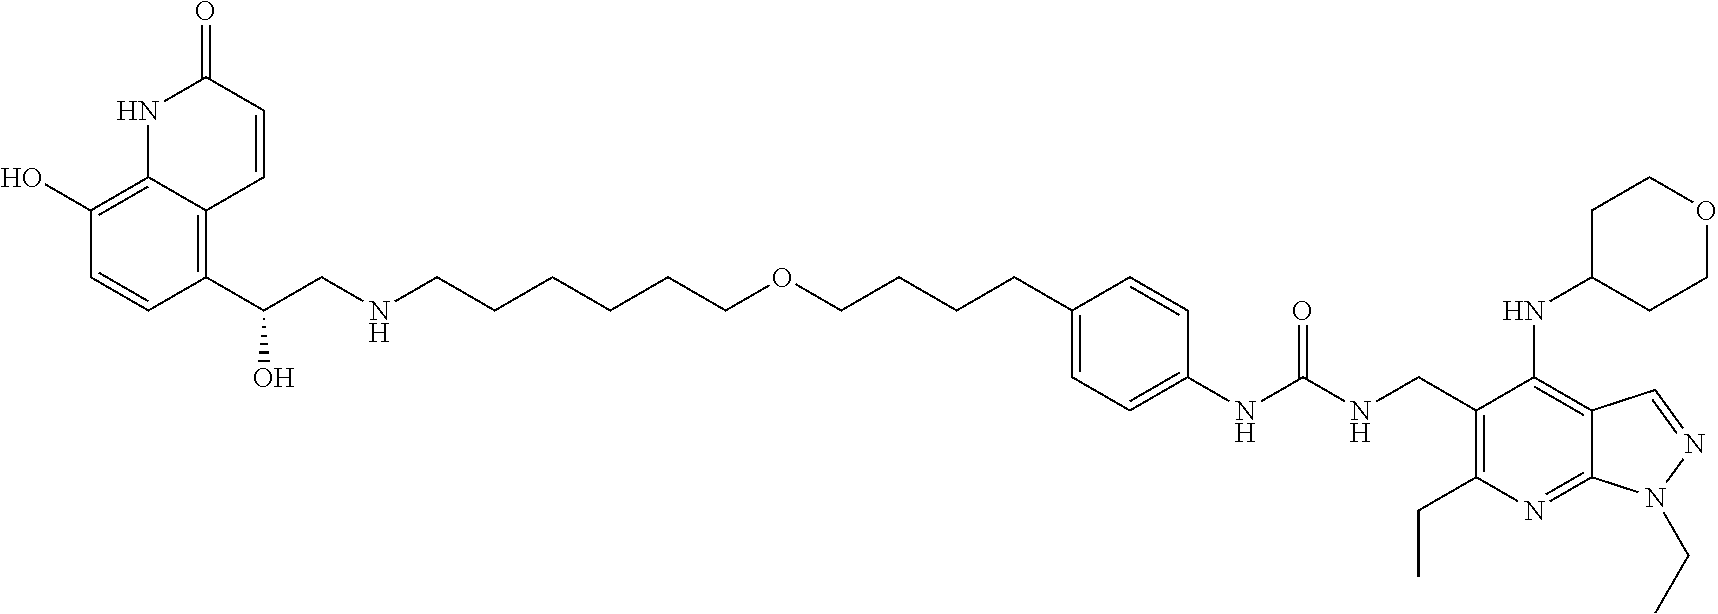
C1=CC(C(CNCCCCCCOCCCCC2=CC=C(NC(NCC3=C(CC)N=C4C(=C3NC3CCOCC3)C=NN4CC)=O)C=C2)O)=C2C(=C1O)NC(=O)C=C2
